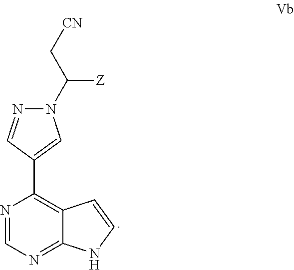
N1=CN=C2C(=C1C1=CN(C([Z])C[CN])N=C1)C=CN2
